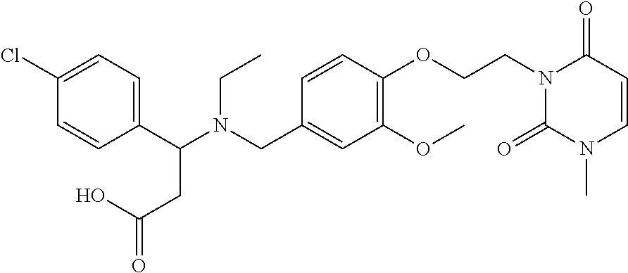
C1(C(N(CC2=CC(OC)=C(OCCN3C(=O)N(C)C=CC3=O)C=C2)CC)CC(=O)O)=CC=C(Cl)C=C1
